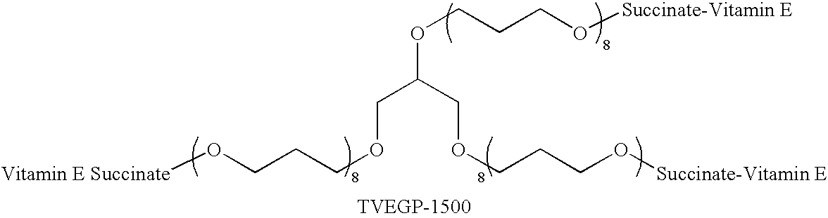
[Vitamin E Succinate]OCCCOCC(COCCCO[Succinate-Vitamin E])OCCCO[Succinate-Vitamin E]
